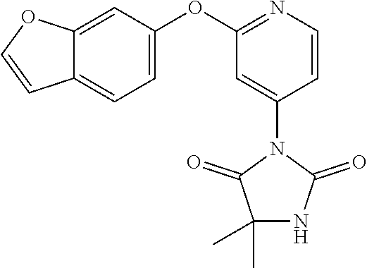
C1(OC2=CC=C3C(=C2)OC=C3)=NC=CC(N2C(=O)NC(C)(C)C2=O)=C1
